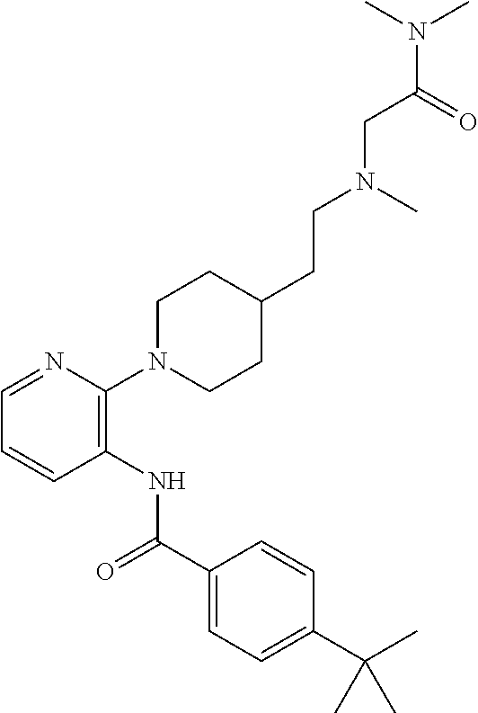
C1=NC(N2CCC(CCN(CC(=O)N(C)C)C)CC2)=C(NC(C2=CC=C(C(C)(C)C)C=C2)=O)C=C1
